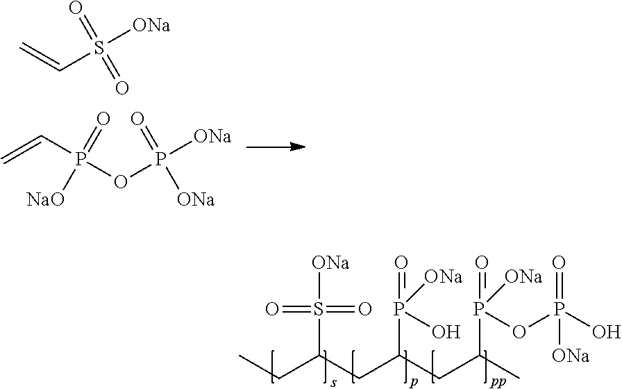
CCC(CC(CC(C)P(=O)(OP(O)(=O)[ONa])[ONa])P(=O)(O)[ONa])S([ONa])(=O)=O.C=CS([ONa])(=O)=O.P(OP([ONa])(=O)[ONa])(C=C)(=O)[NaO]
